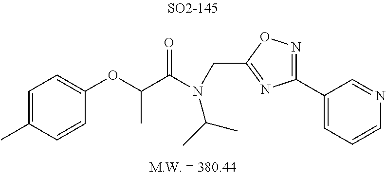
C1(OC(C(N(CC2=NC(C3=CC=CN=C3)=NO2)C(C)C)=O)C)=CC=C(C)C=C1
